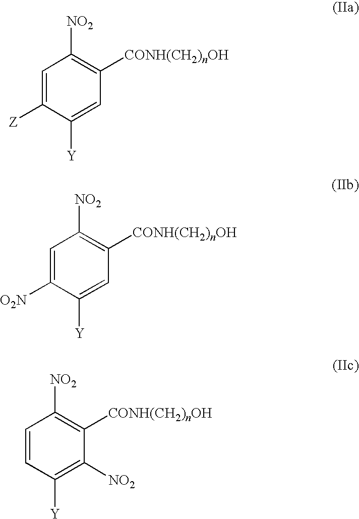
C1=C([Z])C([Y])=CC([CONH(CH2)nOH])=C1[NO2].C1=C([O2N])C([Y])=CC([CONH(CH2)nOH])=C1[NO2].C1=CC([Y])=C([NO2])C([CONH(CH2)nOH])=C1[NO2]
